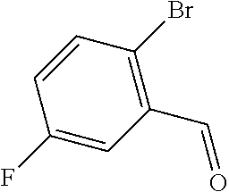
C1(F)=CC(C=O)=C(Br)C=C1
